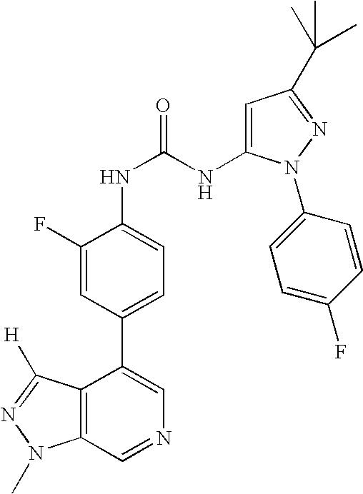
C12=C(C=NC=C1C1=CC=C(NC(NC3=CC(C(C)(C)C)=NN3C3=CC=C(F)C=C3)=O)C(F)=C1)N(C)N=C2[H]
